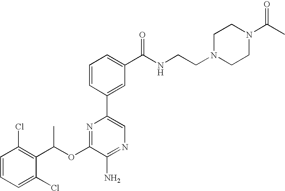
C1=CC(Cl)=C(C(OC2=NC(C3=CC(C(NCCN4CCN(C(C)=O)CC4)=O)=CC=C3)=CN=C2N)C)C(Cl)=C1
